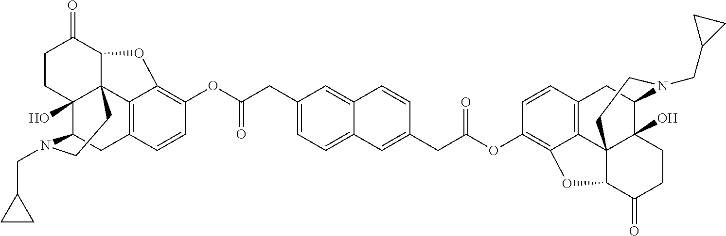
C1CC2(O)C34C(C1=O)OC1=C(OC(CC5=CC=C6C(=C5)C=CC(CC(OC5=C7C8=C(C=C5)CC5C9(O)C8(C(C(=O)CC9)O7)CCN5CC5CC5)=O)=C6)=O)C=CC(=C31)CC2N(CC1CC1)CC4
